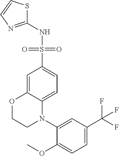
C1=C2C(=CC=C1S(NC1=NC=CS1)(=O)=O)N(C1=CC(C(F)(F)F)=CC=C1OC)CCO2
